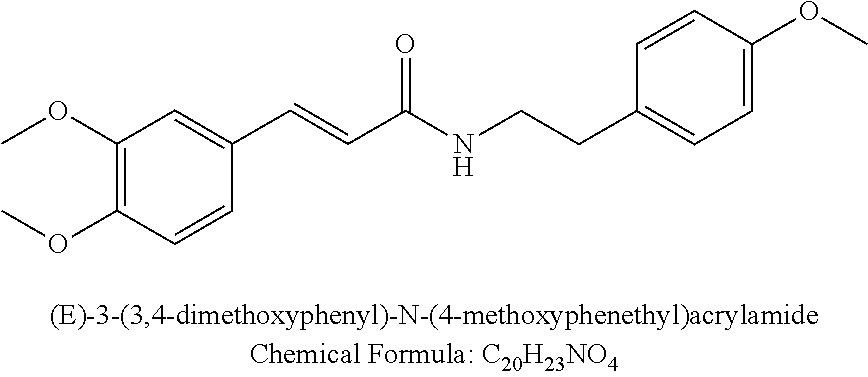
C1(OC)=C(OC)C=CC(C=CC(NCCC2=CC=C(OC)C=C2)=O)=C1
